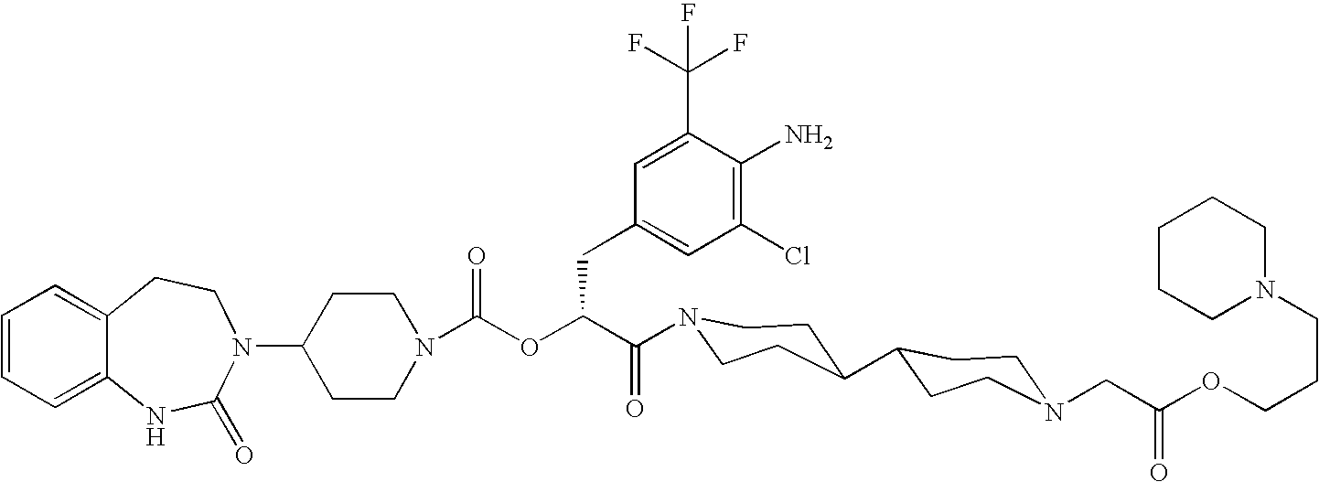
C1(N2C(=O)NC3=CC=CC=C3CC2)CCN(C(OC(C(=O)N2CCC(C3CCN(CC(OCCCN4CCCCC4)=O)CC3)CC2)CC2=CC(Cl)=C(N)C(C(F)(F)F)=C2)=O)CC1
